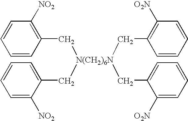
C([N(CH2)6N](CC1=CC=CC=C1[NO2])(CC1=C([O2N])C=CC=C1)CC1=CC=CC=C1[O2N])C1=C([NO2])C=CC=C1
